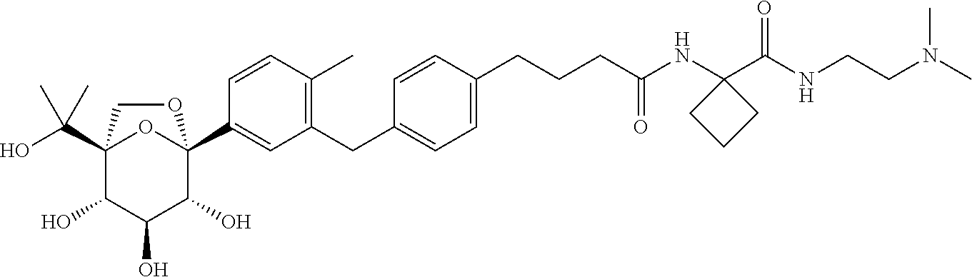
C12(C(O)(C)C)C(O)C(O)C(O)C(C3=CC(CC4=CC=C(CCCC(NC5(C(NCCN(C)C)=O)CCC5)=O)C=C4)=C(C)C=C3)(O1)OC2
